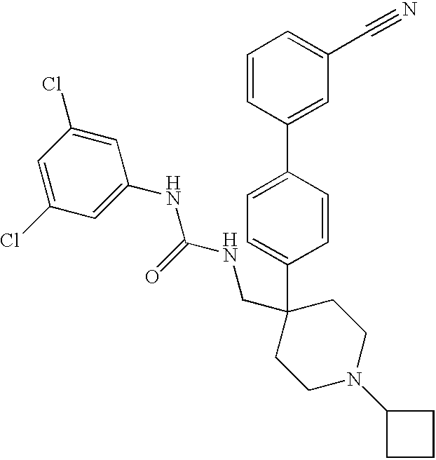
C1=CC(C2=CC(C#N)=CC=C2)=CC=C1C1(CNC(NC2=CC(Cl)=CC(Cl)=C2)=O)CCN(C2CCC2)CC1
